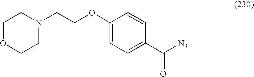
C1OCCN(CCOC2=CC=C(C([N3])=O)C=C2)C1
